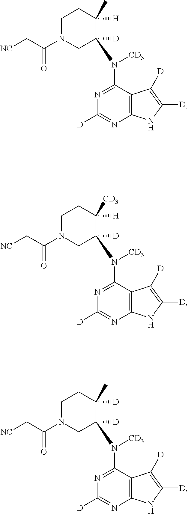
C12=C(C(N([CD3])C3([D])CN(C(C[NC])=O)CCC3([H])C)=NC([D])=N1)C([D])=C([D])N2.C12=C(C(N([CD3])C3([D])CN(C(C[NC])=O)CCC3([H])[CD3])=NC([D])=N1)C([D])=C([D])N2.C12=C(C(N([CD3])C3([D])CN(C(C[NC])=O)CCC3([D])C)=NC([D])=N1)C([D])=C([D])N2
